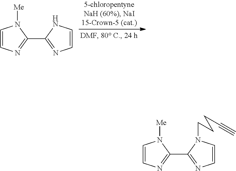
C1=CN=C(C2=NC=CN2)N1[Me].C1=CN=C(C2=NC=CN2CCCC#C)N1[Me]
